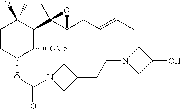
C1CC(OC(=O)N2CC(CCN3CC(O)C3)C2)C([OMe])C(C2(C)C(CC=C(C)C)O2)C12CO2
